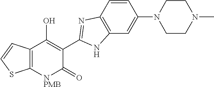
C12=C([NPMB]C(=O)C(C3=NC4=C(N3)C=C(N3CCN(C)CC3)C=C4)=C1O)SC=C2
